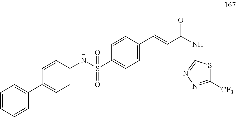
C1=CC=CC(C2=CC=C(NS(C3=CC=C(C=CC(NC4=NN=C([CF3])S4)=O)C=C3)(=O)=O)C=C2)=C1
